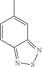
C1=CC2=NSN=C2C=C1C
